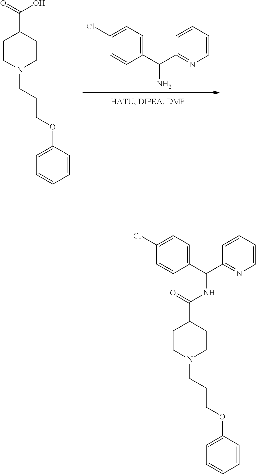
C1(C(C2=NC=CC=C2)N)=CC=C(Cl)C=C1.C1CN(CCCOC2=CC=CC=C2)CCC1C(O)=O.C1CN(CCCOC2=CC=CC=C2)CCC1C(NC(C1=CC=C(Cl)C=C1)C1=NC=CC=C1)=O
